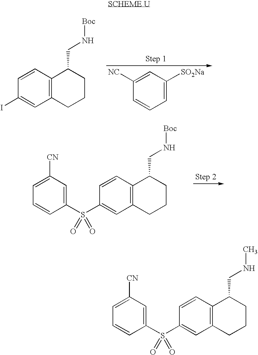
C1=CC(S(C2=CC([CN])=CC=C2)(=O)=O)=CC2=C1C(CNC)CCC2.C1=CC(S(C2=CC([CN])=CC=C2)(=O)=O)=CC2=C1C(CN[Boc])CCC2.C1=C([NC])C=CC=C1[SO2Na].C1=CC(I)=CC2=C1C(CN[Boc])CCC2
